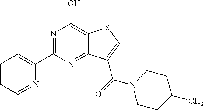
C1(C2=NC(O)=C3C(=N2)C(C(=O)N2CCC(C)CC2)=CS3)=CC=CC=N1
